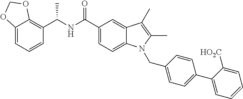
C12=CC=CC(C(NC(C3=CC=C4C(=C3)C(C)=C(C)N4CC3=CC=C(C4=CC=CC=C4[HO2C])C=C3)=O)C)=C1OCO2
